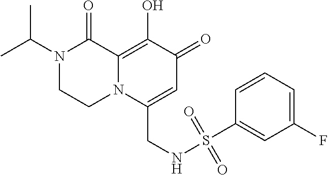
N1(C(C)C)CCN2C(=C(O)C(=O)C=C2CNS(C2=CC(F)=CC=C2)(=O)=O)C1=O
